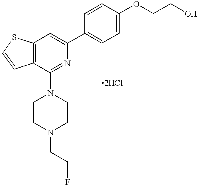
C12=C(C(N3CCN(CCF)CC3)=NC(C3=CC=C(OCCO)C=C3)=C1)C=CS2
